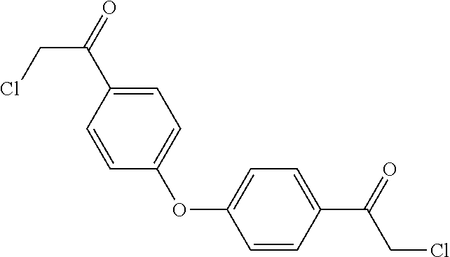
C1=CC(C(=O)CCl)=CC=C1OC1=CC=C(C(=O)CCl)C=C1
